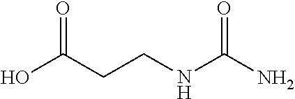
OC(CCNC(=O)N)=O
